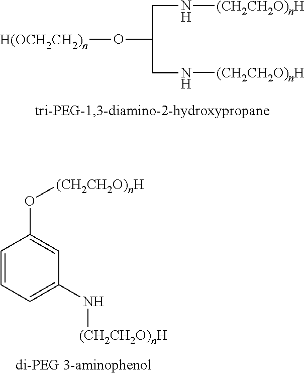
O(C(CN[(CH2CH2O)nH])CN[(CH2CH2O)nH])[H(OCH2CH2)n].C1=CC=C(N[(CH2CH2O)nH])C=C1O[(CH2CH2O)nH]
